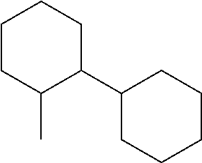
C1CC(C)C(C2CCCCC2)CC1
